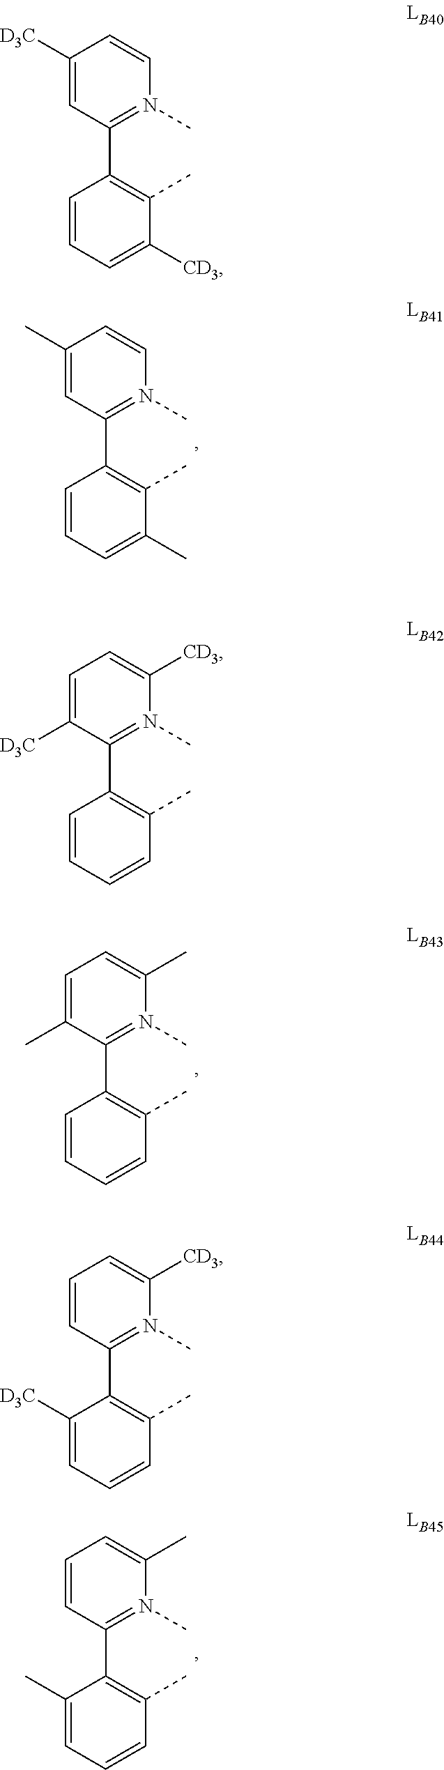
C1([D3C])=CC(C2=C(C)C([CD3])=CC=C2)=N(C)C=C1.C1(C)=CC(C2=C(C)C(C)=CC=C2)=N(C)C=C1.C1=C(C)C(C2=C(C)C=CC=C2)=N(C)C(C)=C1.C1=CC(C2=C(C)C=CC=C2C)=N(C)C(C)=C1.C1=C([D3C])C(C2=C(C)C=CC=C2)=N(C)C([CD3])=C1.C1=CC(C2=C(C)C=CC=C2[D3C])=N(C)C([CD3])=C1
